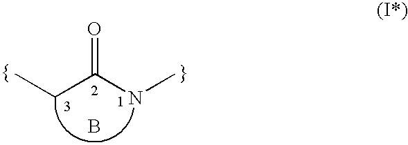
C(CC)(NC)=O.B
